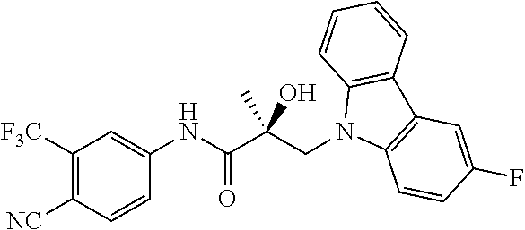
C1([F3C])=C([NC])C=CC(NC(C(CN2C3=C(C4=C2C=CC=C4)C=C(F)C=C3)(O)C)=O)=C1
